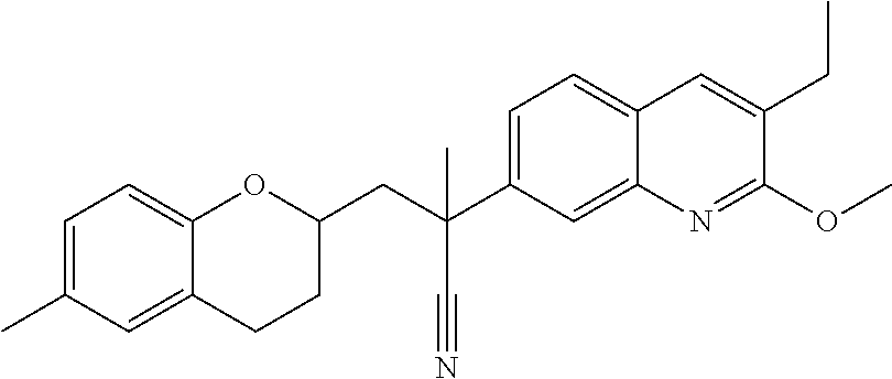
C1(C)=CC=C2C(=C1)CCC(CC(C1=CC=C3C(=C1)N=C(OC)C(CC)=C3)(C#N)C)O2
